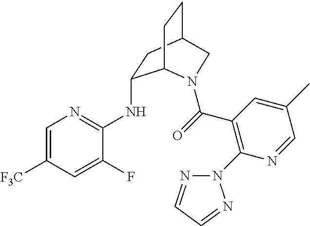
[F3C]C1=CN=C(NC2CC3CCC2N(C(=O)C2=C(N4N=CC=N4)N=CC(C)=C2)C3)C(F)=C1
